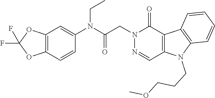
N1(CC(N(C2=CC3=C(C=C2)OC(F)(F)O3)CC)=O)N=CC2=C(C1=O)C1=C(N2CCCOC)C=CC=C1
